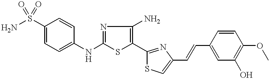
NS(C1=CC=C(NC2=NC(N)=C(C3=NC(C=CC4=CC(O)=C(OC)C=C4)=CS3)S2)C=C1)(=O)=O
